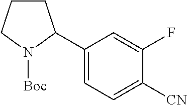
C1CCN([Boc])C1C1=CC=C([CN])C(F)=C1
